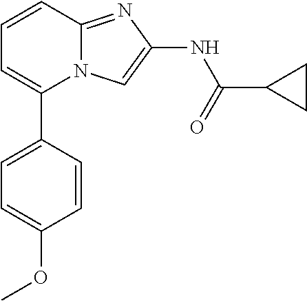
C1=CC(C2=CC=CC3=NC(NC(=O)C4CC4)=CN23)=CC=C1OC
